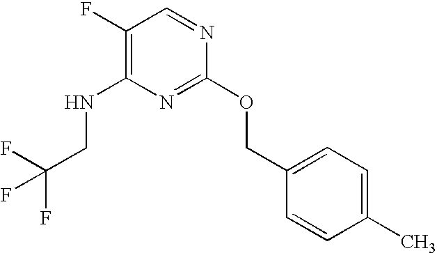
C1(F)=C(NCC(F)(F)F)N=C(OCC2=CC=C(C)C=C2)N=C1
